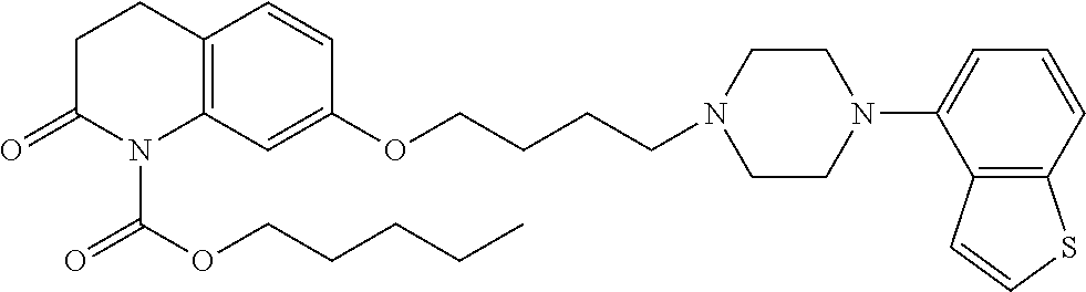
C1C(=O)N(C(OCCCCC)=O)C2=C(C1)C=CC(OCCCCN1CCN(C3=CC=CC4=C3C=CS4)CC1)=C2
